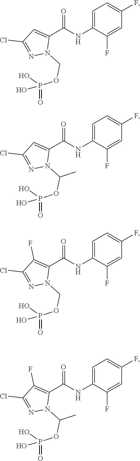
C1=C(NC(C2=CC(Cl)=NN2COP(=O)(O)O)=O)C(F)=CC(F)=C1.C1=C(NC(C2=CC(Cl)=NN2C(OP(=O)(O)O)C)=O)C(F)=CC(F)=C1.C1=C(NC(C2=C(F)C(Cl)=NN2COP(=O)(O)O)=O)C(F)=CC(F)=C1.C1=C(NC(C2=C(F)C(Cl)=NN2C(OP(=O)(O)O)C)=O)C(F)=CC(F)=C1
